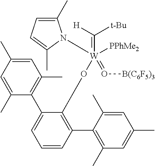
C1=C(C)C=C(C)C(C2=CC=CC(C3=C(C)C=C(C)C=C3C)=C2O[W](=C([H])[t-Bu])([PPhMe2])(N2C(C)=CC=C2C)=O[B(C6F5)3])=C1C
